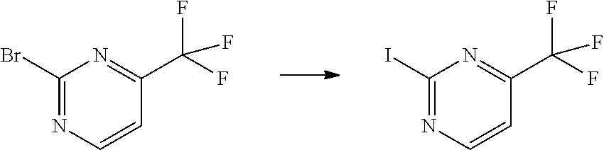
C1(Br)=NC=CC(C(F)(F)F)=N1.C1(I)=NC=CC(C(F)(F)F)=N1
